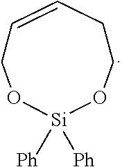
O1CC=CCCO[Si]1([Ph])[Ph]
